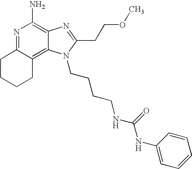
N1=C2C(=C3C(=C1N)N=C(CCOC)N3CCCCNC(NC1=CC=CC=C1)=O)CCCC2
